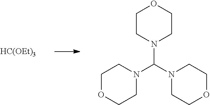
[HC(OEt)3].C1CN(C(N2CCOCC2)N2CCOCC2)CCO1
